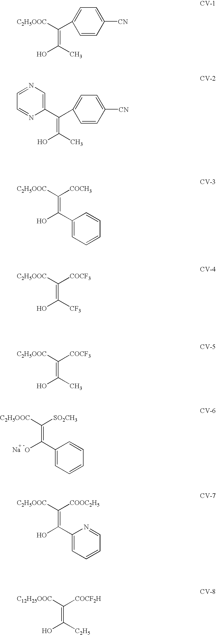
[SO2CH3]C([C2H5OOC])=C(C1=CC=CC=C1)O.[Na].C1=CC([CN])=CC=C1C([C2H5OOC])=C(C)O.C1=CC([CN])=CC=C1C(=C(C)O)C1=CN=CC=N1.[COCH3]C([C2H5OOC])=C(C1=CC=CC=C1)O.[COCF3]C([C2H5OOC])=C([CF3])O.[COCF3]C([C2H5OOC])=C(C)O.[COOC2H5]C([C2H5OOC])=C(C1=CC=CC=N1)O.[COCF2H]C([C12H25OOC])=C([C2H5])O
